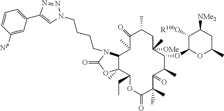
C1(C2=CN(CCCCN3C4C(C)(OC3=O)C(CC)OC(=O)C(C)(F)C(=O)C(C)C(OC3OC(C)CC([NMe2])C3[R100O])C([OMe])(C)CC(C)C(=O)C4C)N=N2)=CC=CC([NP])=C1
